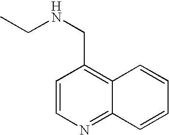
C1=CN=C2C(=C1CNCC)C=CC=C2
